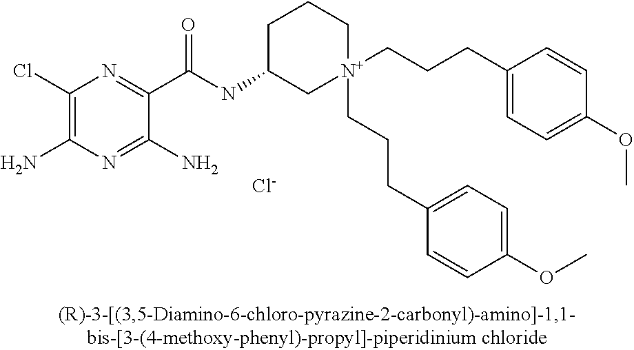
[Cl-].C1(Cl)=C(N)N=C(N)C(C(NC2C[N+](CCCC3=CC=C(OC)C=C3)(CCCC3=CC=C(OC)C=C3)CCC2)=O)=N1
